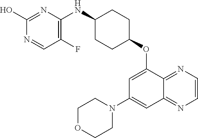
C1(O)=NC(NC2CCC(OC3=CC(N4CCOCC4)=CC4=NC=CN=C34)CC2)=C(F)C=N1
